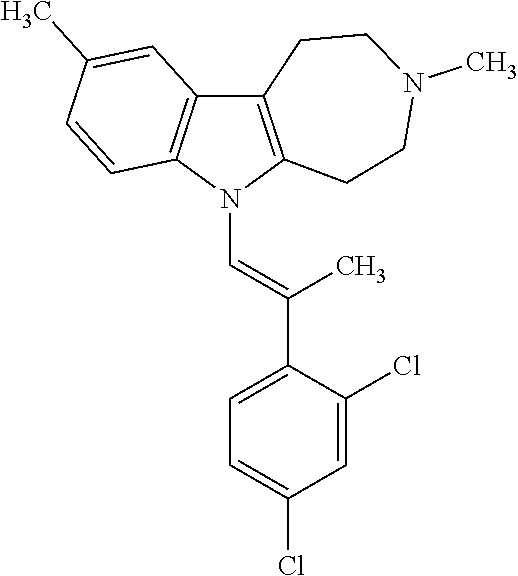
C12=C(N(C=C(C3=CC=C(Cl)C=C3Cl)C)C3=C1C=C(C)C=C3)CCN(C)CC2
